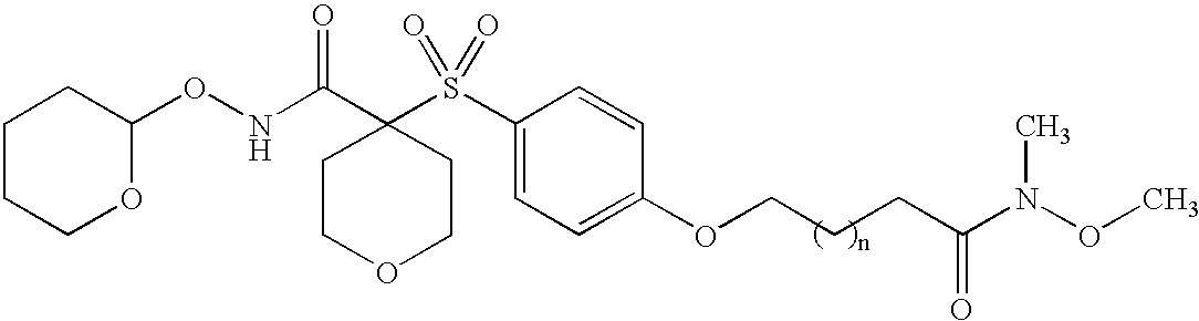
C1(ONC(C2(S(C3=CC=C(OCCCC(N(OC)C)=O)C=C3)(=O)=O)CCOCC2)=O)CCCCO1
